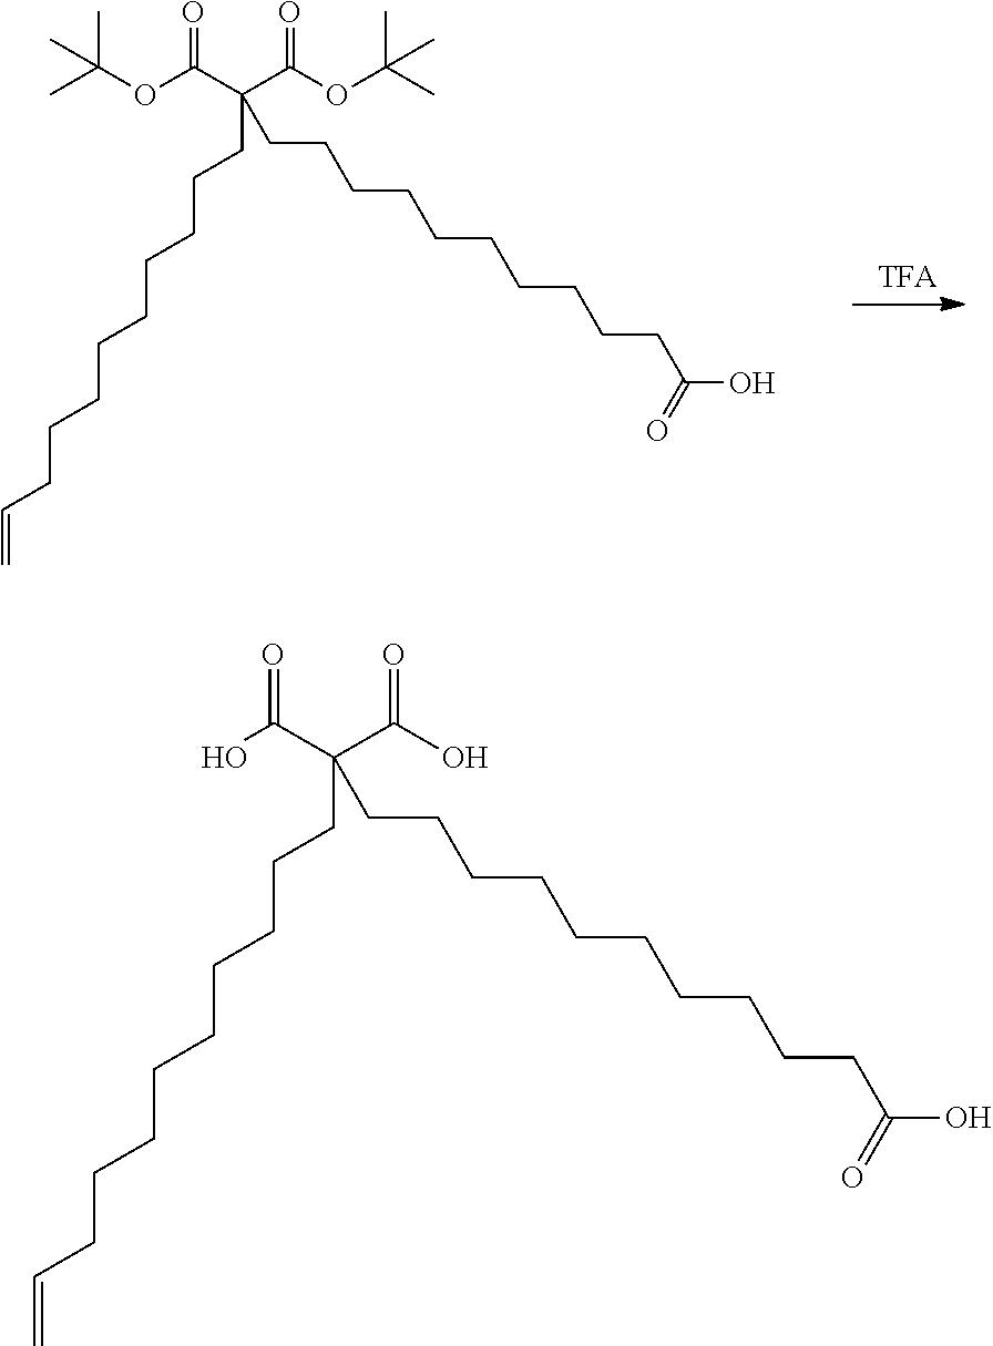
C(OC(C(C(OC(C)(C)C)=O)(CCCCCCCCCC=C)CCCCCCCCCCC(O)=O)=O)(C)(C)C.OC(C(C(O)=O)(CCCCCCCCCC=C)CCCCCCCCCCC(O)=O)=O
